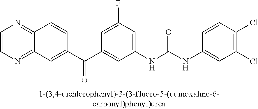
C1(Cl)=C(Cl)C=C(NC(NC2=CC(F)=CC(C(C3=CC4=NC=CN=C4C=C3)=O)=C2)=O)C=C1
